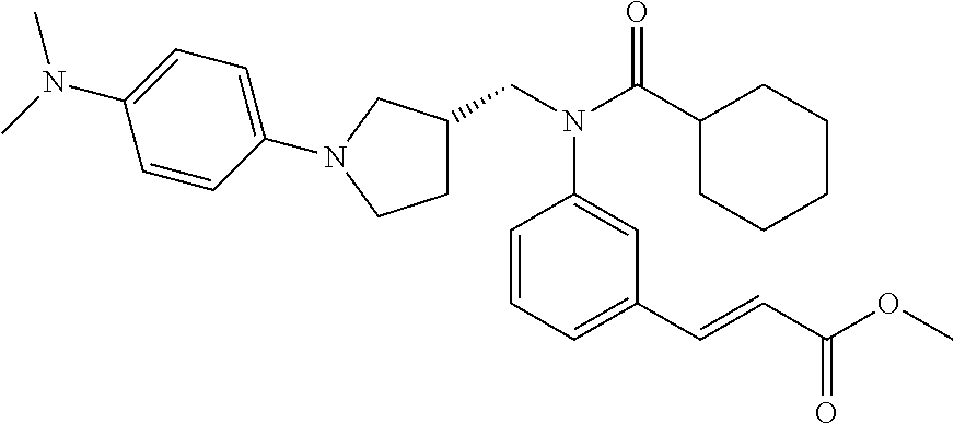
C1C(CN(C(C2CCCCC2)=O)C2=CC(C=CC(=O)OC)=CC=C2)CN(C2=CC=C(N(C)C)C=C2)C1
